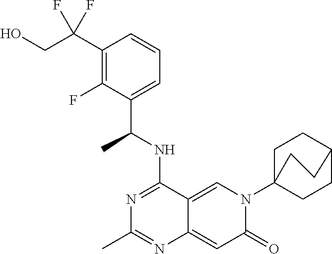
C12=CN(C34CCC(CC3)CC4)C(=O)C=C1N=C(C)N=C2NC(C1=CC=CC(C(CO)(F)F)=C1F)C
